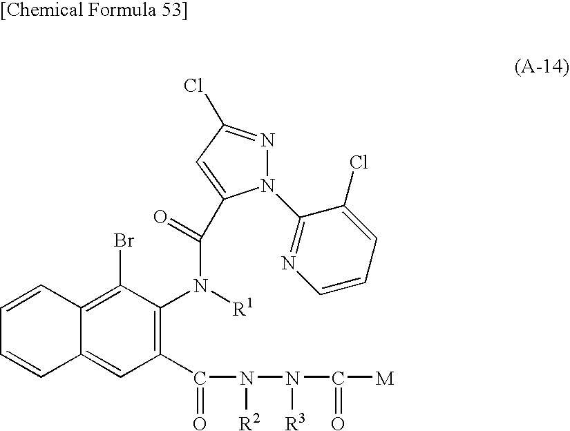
C1(C(=O)N(N(C([M])=O)[R3])[R2])=C(N([R1])C(=O)C2=CC(Cl)=NN2C2=NC=CC=C2Cl)C(Br)=C2C(=C1)C=CC=C2
